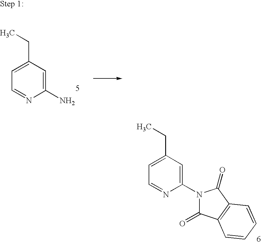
C1=NC(N)=CC(CC)=C1.C1=NC(N2C(=O)C3=C(C2=O)C=CC=C3)=CC(CC)=C1
